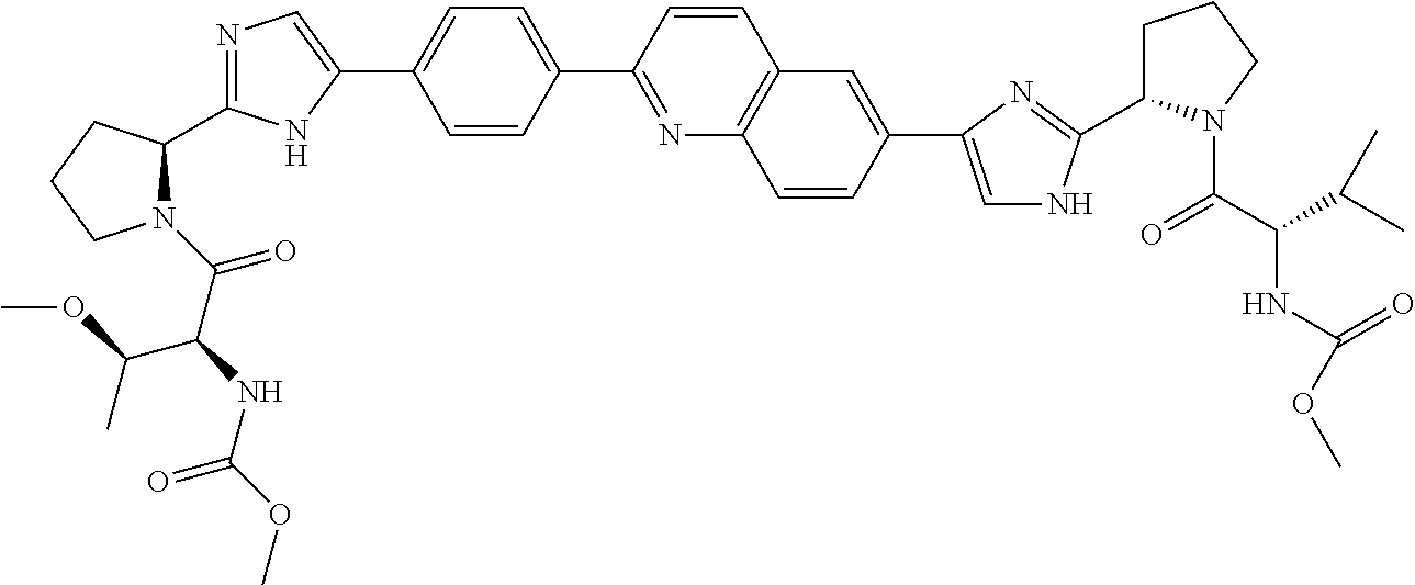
N1(C(C(NC(OC)=O)C(OC)C)=O)C(C2=NC=C(C3=CC=C(C4=NC5=C(C=C4)C=C(C4=CNC(C6CCCN6C(C(NC(OC)=O)C(C)C)=O)=N4)C=C5)C=C3)N2)CCC1
